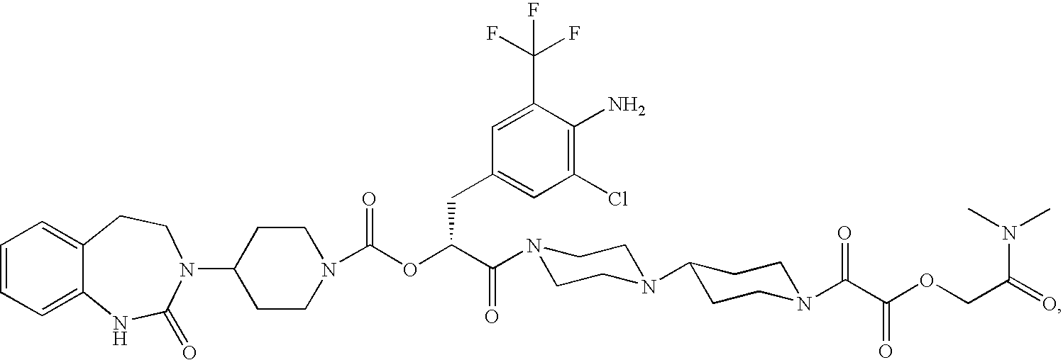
C1=CC=C2C(=C1)CCN(C1CCN(C(OC(C(=O)N3CCN(C4CCN(C(C(OCC(=O)N(C)C)=O)=O)CC4)CC3)CC3=CC(Cl)=C(N)C(C(F)(F)F)=C3)=O)CC1)C(=O)N2
